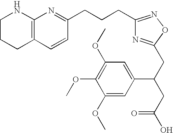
C1CCC2=C(N1)N=C(CCCC1=NOC(CC(CC(O)=O)C3=CC(OC)=C(OC)C(OC)=C3)=N1)C=C2
